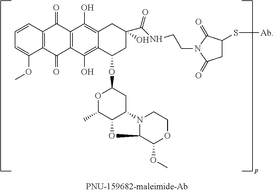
C12=C(C(=O)C3=C(C1=O)C(O)=C1C(=C3O)C(OC3OC(C)C4C(C3)N3C(O4)C(OC)OCC3)CC(O)(C(NCCN3C(=O)CC(S[Ab])C3=O)=O)C1)C(OC)=CC=C2
